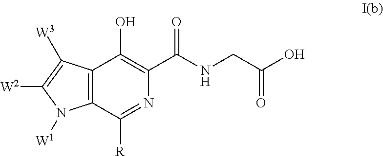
C1(C(NCC(O)=O)=O)=C(O)C2=C(C([R])=N1)N([W1])C([W2])=C2[W3]
